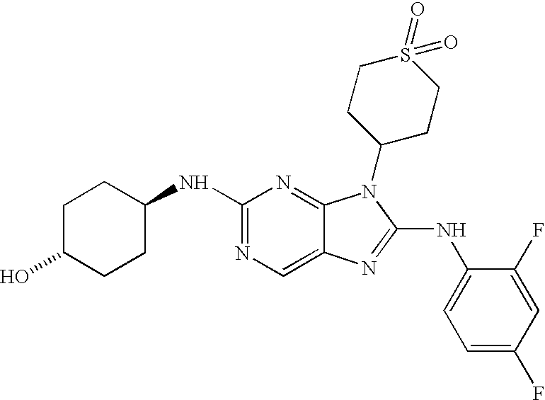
N1=C(NC2CCC(O)CC2)N=C2C(=C1)N=C(NC1=CC=C(F)C=C1F)N2C1CCS(=O)(=O)CC1
